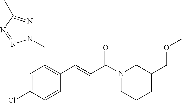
C1(C=CC(N2CCCC(COC)C2)=O)=C(CN2N=C(C)N=N2)C=C(Cl)C=C1
